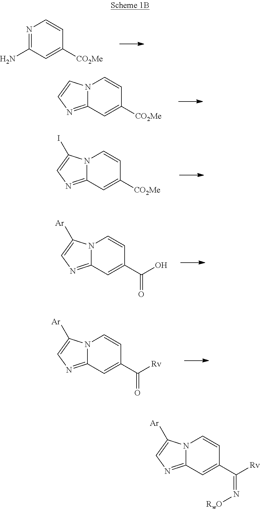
N1=C(N)C=C([CO2Me])C=C1.N12C(=NC=C1)C=C([CO2Me])C=C2.N12C(=NC=C1I)C=C([CO2Me])C=C2.N12C(=NC=C1[Ar])C=C(C([Rv])=O)C=C2.N12C(=NC=C1[Ar])C=C(C(O)=O)C=C2.N12C(=NC=C1[Ar])C=C(C([Rv])=N[RwO])C=C2
